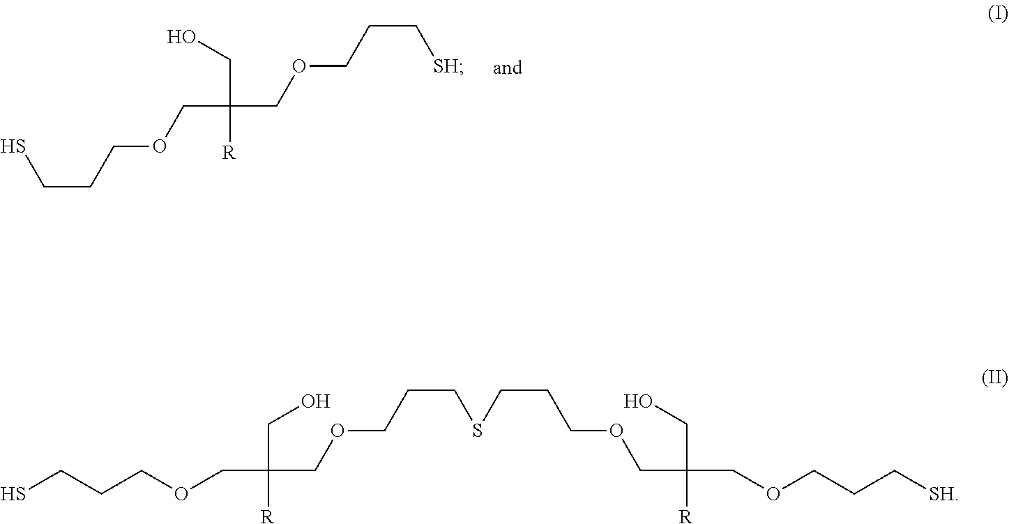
C(CSCCCOCC([R])(CO)COCCC[SH])COCC(CO)([R])COCCCS.C(C[SH])COCC(CO)([R])COCCCS
